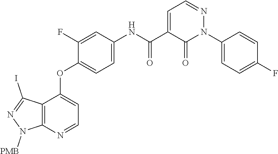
C12=C(N=CC=C1OC1=CC=C(NC(C3=CC=NN(C4=CC=C(F)C=C4)C3=O)=O)C=C1F)N([PMB])N=C2I
